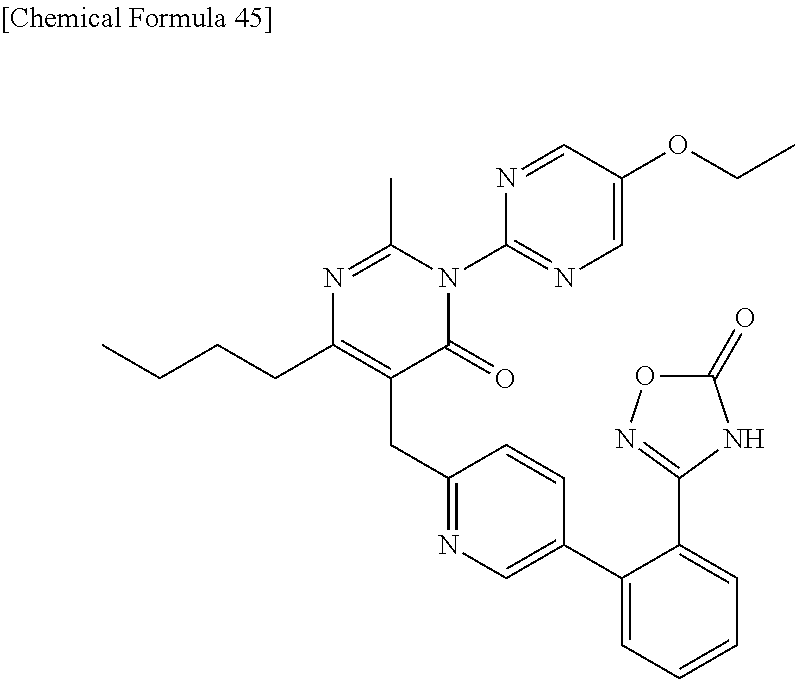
N1=C(C)N(C2=NC=C(OCC)C=N2)C(=O)C(CC2=NC=C(C3=CC=CC=C3C3=NOC(=O)N3)C=C2)=C1CCCC
